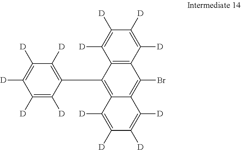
C1(C2=C3C(=C(Br)C4=C2C([D])=C([D])C([D])=C4[D])C([D])=C([D])C([D])=C3[D])=C([D])C([D])=C([D])C([D])=C1[D]
